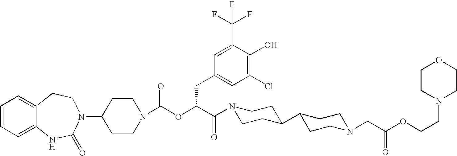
C1(N2C(=O)NC3=CC=CC=C3CC2)CCN(C(OC(C(=O)N2CCC(C3CCN(CC(OCCN4CCOCC4)=O)CC3)CC2)CC2=CC(Cl)=C(O)C(C(F)(F)F)=C2)=O)CC1
